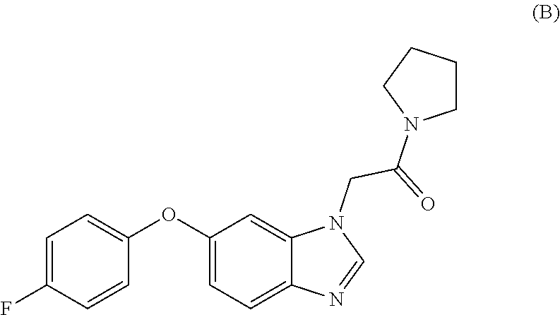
C1=C(F)C=CC(OC2=CC=C3C(=C2)N(CC(N2CCCC2)=O)C=N3)=C1
